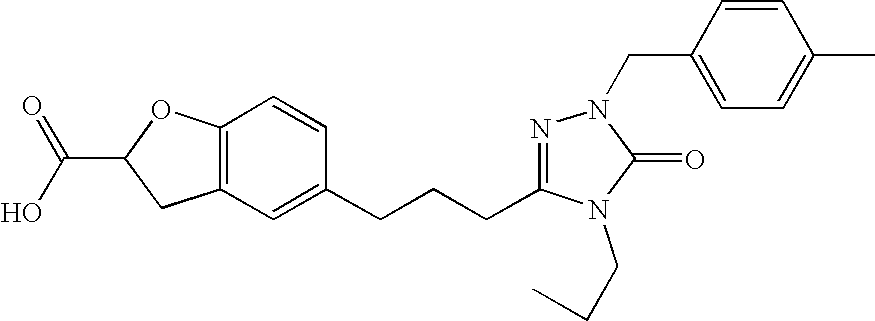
C1(CCCC2=NN(CC3=CC=C(C)C=C3)C(=O)N2CCC)=CC2=C(C=C1)OC(C(=O)O)C2
